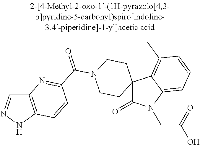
C1=NNC2=C1N=C(C(N1CCC3(CC1)C(=O)N(CC(=O)O)C1=CC=CC(C)=C31)=O)C=C2
